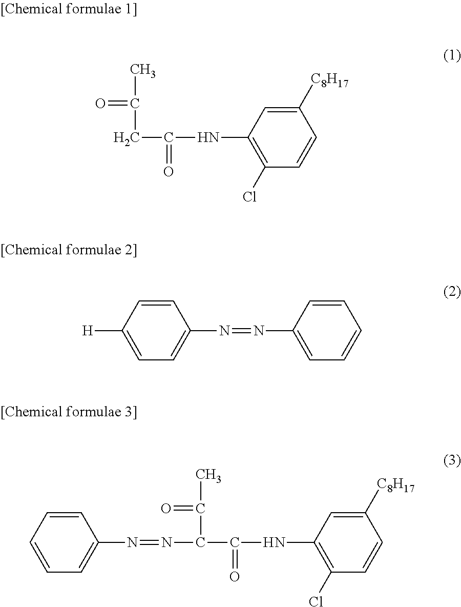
C1(Cl)=C(NC(CC(=O)C)=O)C=C([C8H17])C=C1.C1=C([H])C=CC(N=NC2=CC=CC=C2)=C1.C1=CC=CC(N=NC(C(NC2=C(Cl)C=CC([C8H17])=C2)=O)C(C)=O)=C1
